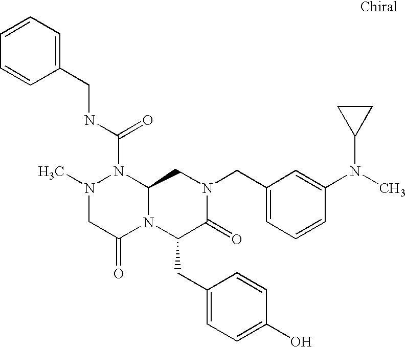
N1(C)CC(=O)N2C(N1C(NCC1=CC=CC=C1)=O)CN(CC1=CC=CC(N(C)C3CC3)=C1)C(=O)C2CC1=CC=C(O)C=C1
